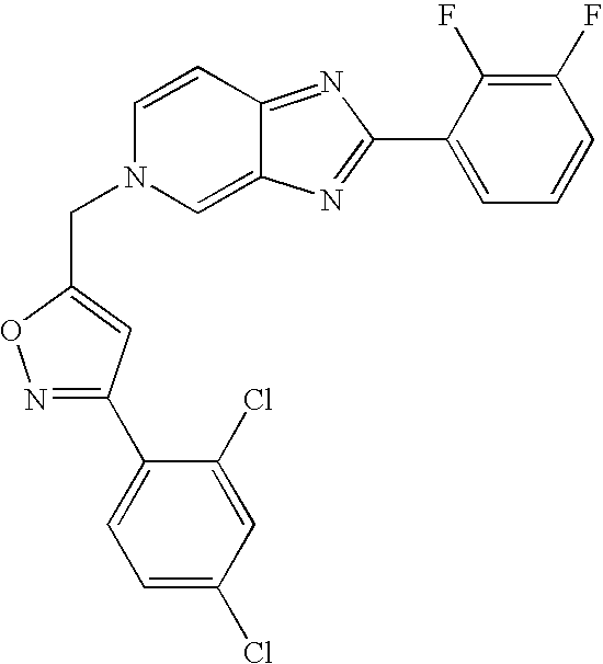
C1=CC2=NC(C3=CC=CC(F)=C3F)=NC2=CN1CC1=CC(C2=CC=C(Cl)C=C2Cl)=NO1
